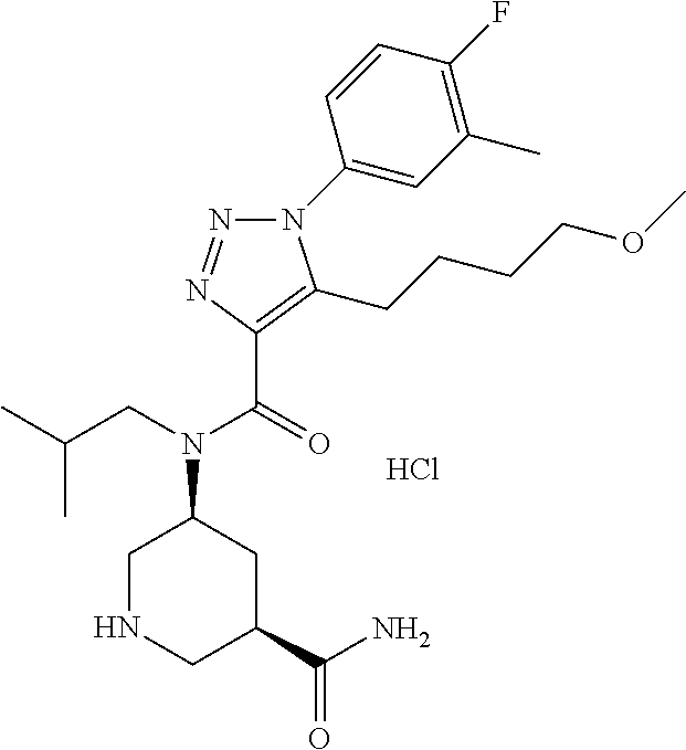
C(=O)(N(CC(C)C)C1CNCC(C(N)=O)C1)C1=C(CCCCOC)N(C2=CC(C)=C(F)C=C2)N=N1.Cl
